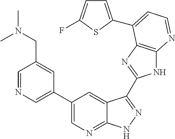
C1=NC=C(C2=CN=C3C(=C2)C(C2=NC4=C(N2)N=CC=C4C2=CC=C(F)S2)=NN3)C=C1CN(C)C
